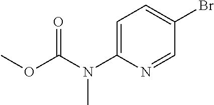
C1=C(N(C(OC)=O)C)N=CC(Br)=C1
